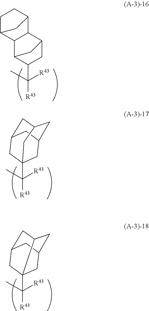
C12C3C(C([R43])(C)[R43])CC(C1C1CCC2C1)C3.C1C2CC3CC(CC1(C([R43])(C)[R43])C3)C2.C1C2CC3C1(C([R43])(C)[R43])CC(C3)C2
